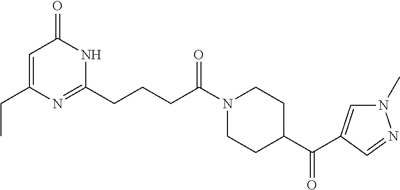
C1(CCCC(N2CCC(C(=O)C3=CN(C)N=C3)CC2)=O)=NC(CC)=CC(=O)N1
